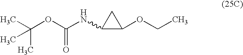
CC(OC(NC1C(OCC)C1)=O)(C)C
